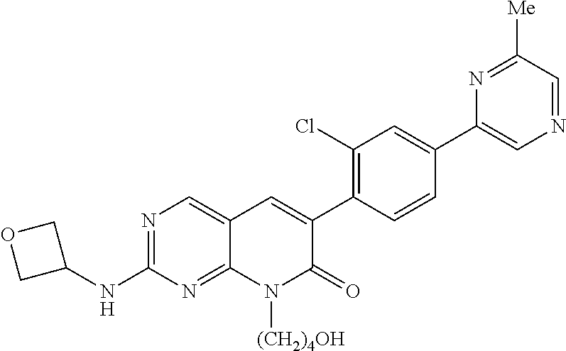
N1=C(NC2COC2)N=C2C(=C1)C=C(C1=C(Cl)C=C(C3=CN=CC([Me])=N3)C=C1)C(=O)N2[(CH2)4OH]
